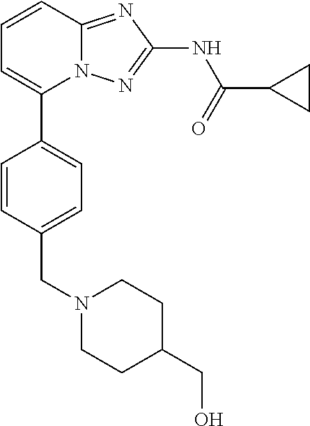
C1=CC2=NC(NC(=O)C3CC3)=NN2C(C2=CC=C(CN3CCC(CO)CC3)C=C2)=C1
